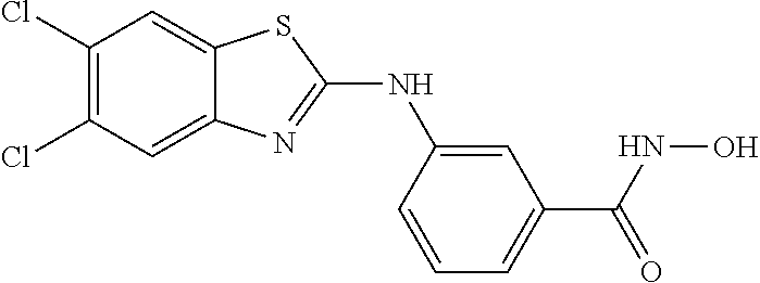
C1(Cl)=C(Cl)C=C2C(=C1)SC(NC1=CC(C(=O)NO)=CC=C1)=N2
